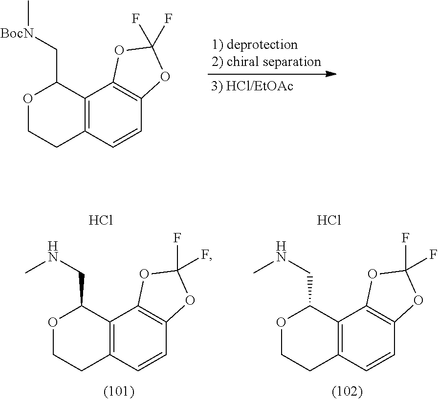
C12=C(C3=C(C=C1)OC(F)(F)O3)C(C[BocN]C)OCC2.C12=C(C3=C(C=C1)OC(F)(F)O3)C(CNC)OCC2.Cl.C12=C(C3=C(C=C1)OC(F)(F)O3)C(CNC)OCC2.Cl
